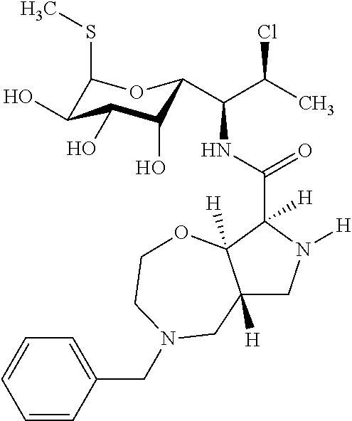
C12([H])CN([H])C(C(NC(C(C)Cl)C3C(O)C(O)C(O)C(SC)O3)=O)([H])C1([H])OCCN(CC1=CC=CC=C1)C2
